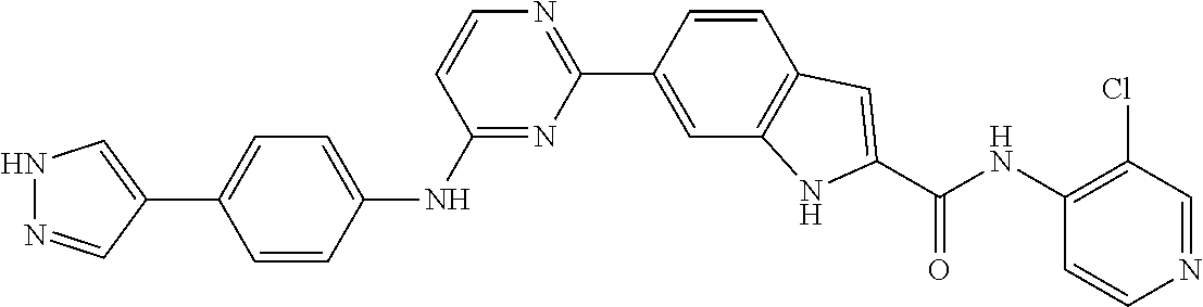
C1(C2=CC3=C(C=C2)C=C(C(NC2=C(Cl)C=NC=C2)=O)N3)=NC=CC(NC2=CC=C(C3=CNN=C3)C=C2)=N1
